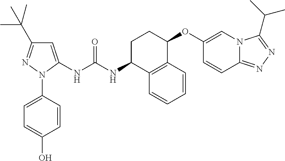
C1=C(NC(NC2C3=C(C(OC4=CN5C(=NN=C5C(C)C)C=C4)CC2)C=CC=C3)=O)N(C2=CC=C(O)C=C2)N=C1C(C)(C)C
